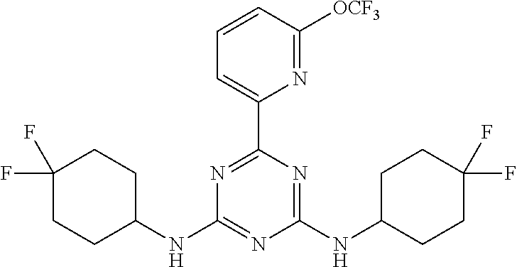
N1=C(C2=CC=CC([OCF3])=N2)N=C(NC2CCC(F)(F)CC2)N=C1NC1CCC(F)(F)CC1
